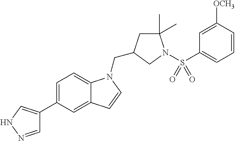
C1=NNC=C1C1=CC=C2C(=C1)C=CN2CC1CC(C)(C)N(S(C2=CC=CC([OCH3])=C2)(=O)=O)C1
